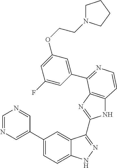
C1(C2=CN=CN=C2)=CC=C2C(=C1)C(C1=NC3=C(N1)C=CN=C3C1=CC(OCCN3CCCC3)=CC(F)=C1)=NN2
